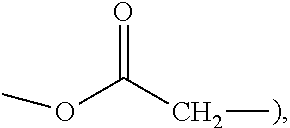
COC(CC)=O
